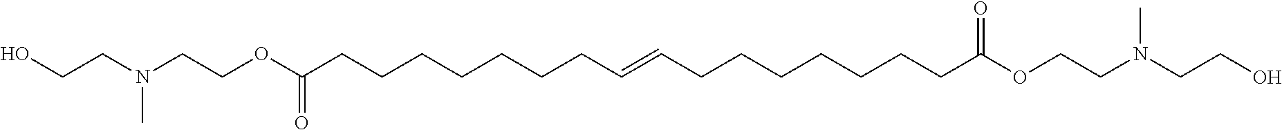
OCCN(CCOC(CCCCCCCC=CCCCCCCCC(OCCN(CCO)C)=O)=O)C
